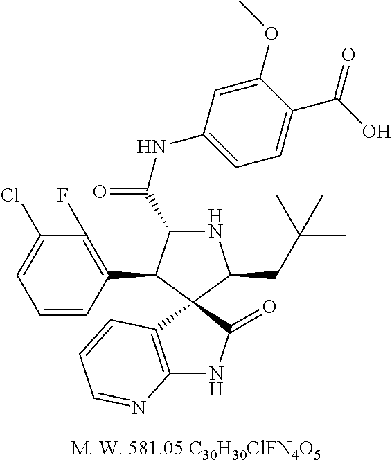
C1=CC(C2C(C(=O)NC3=CC=C(C(O)=O)C(OC)=C3)NC(CC(C)(C)C)C23C(=O)NC2=C3C=CC=N2)=C(F)C(Cl)=C1
